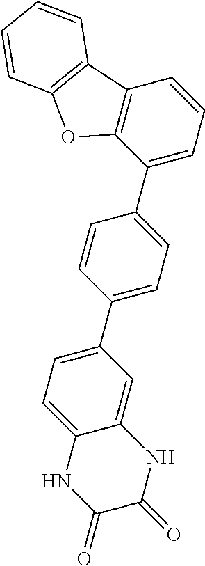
C12=C(C(C3=CC=C(C4=CC=C5C(=C4)NC(=O)C(=O)N5)C=C3)=CC=C1)OC1=C2C=CC=C1
